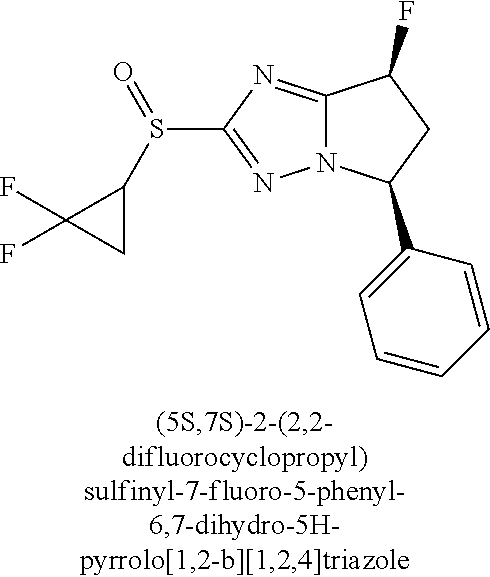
C12=NC(S(C3C(F)(F)C3)=O)=NN1C(C1=CC=CC=C1)CC2F
